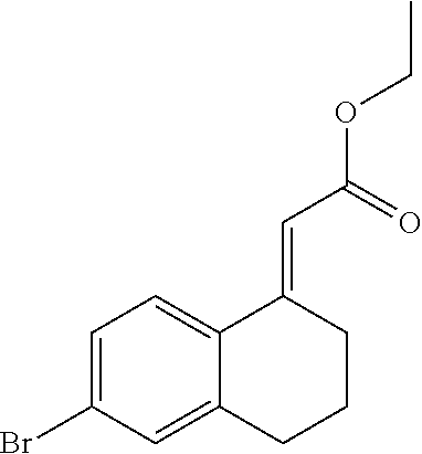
C1=C(Br)C=C2C(=C1)C(=CC(=O)OCC)CCC2
